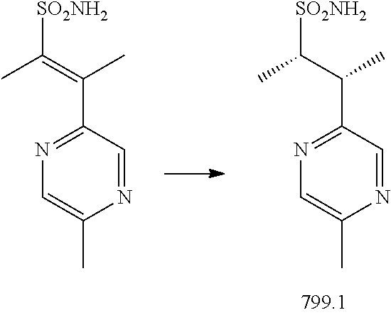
N1=C(C(C(C)[SO2NH2])C)C=NC(C)=C1.N1=C(C(=C(C)[SO2NH2])C)C=NC(C)=C1
